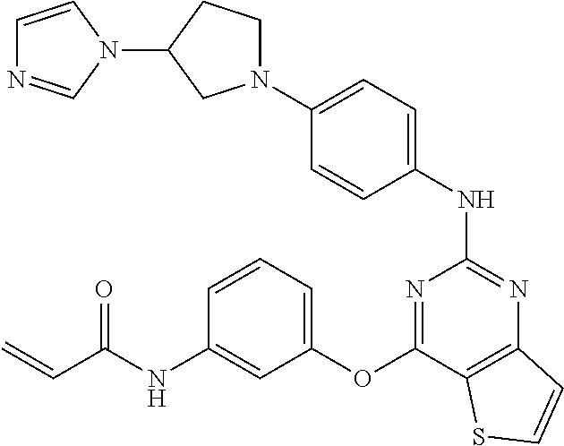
N1(C2=CC=C(NC3=NC4=C(C(OC5=CC=CC(NC(C=C)=O)=C5)=N3)SC=C4)C=C2)CCC(N2C=CN=C2)C1
